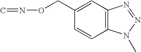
C=NOCC1=CC2=C(C=C1)N(C)N=N2
